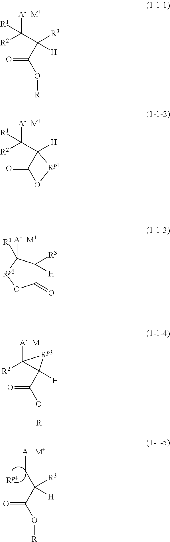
[R2]C([A-])([R1])C([R3])(C(O[R])=O)[H].[M+].[R2]C([A-])([R1])C1([H])C(=O)O[Rp1]1.[M+].[R2]C1([A-])C(C(O[R])=O)([H])[Rp3]1.[M+].C1([R3])([H])C(=O)O[Rp2]C1([A-])[R1].[M+].[M+].[A-]CC([R3])(C(O[R])=O)[H].[Rp4]
